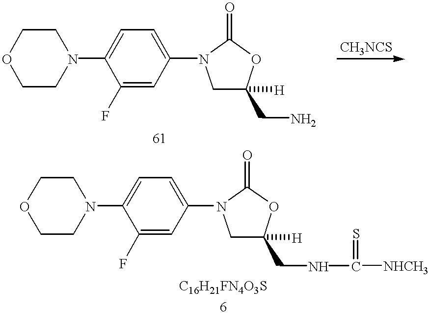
C1CN(C2=CC=C(N3CC(CN)([H])OC3=O)C=C2F)CCO1.C1CN(C2=CC=C(N3CC(CNC(=S)[NHCH3])([H])OC3=O)C=C2F)CCO1
